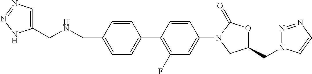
C1=CC(CNCC2=CN=NN2)=CC=C1C1=C(F)C=C(N2CC(CN3N=NC=C3)OC2=O)C=C1
